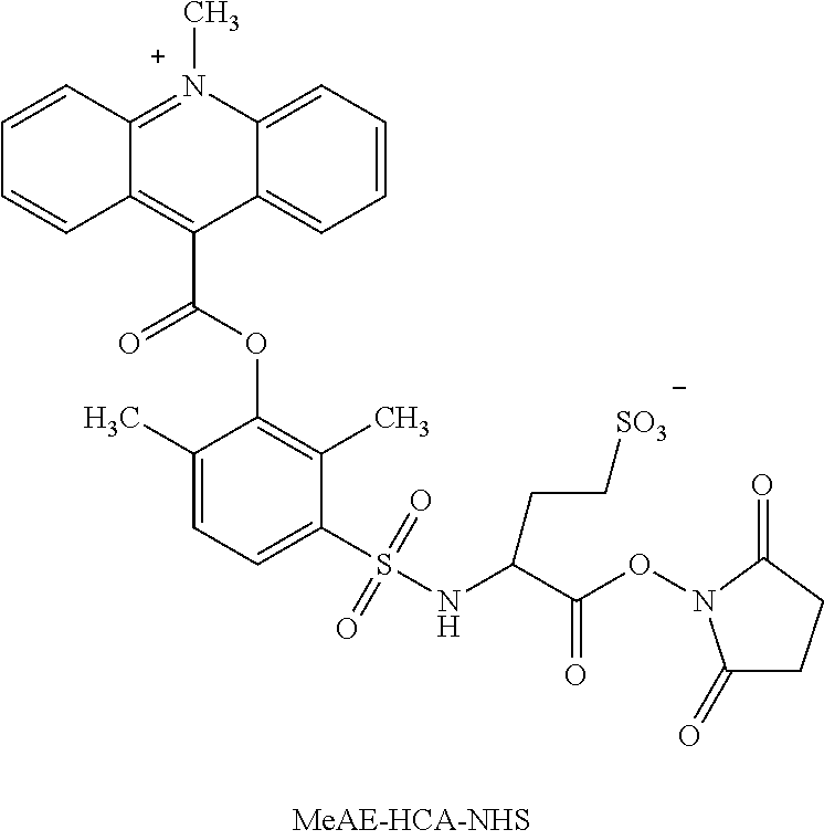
C12=C(C(=O)OC3=C(C)C(S(NC(C(ON4C(=O)CCC4=O)=O)CC[SO3])(=O)=O)=CC=C3C)C3=CC=CC=C3N(C)=C1C=CC=C2
